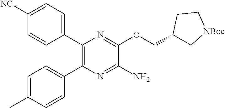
C1(C2=C(C3=CC=C(C)C=C3)N=C(N)C(OCC3C[NBoc]CC3)=N2)=CC=C([NC])C=C1
